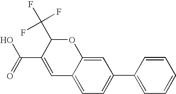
C1=C(C2=CC=CC=C2)C=C2C(=C1)C=C(C(=O)O)C(C(F)(F)F)O2
